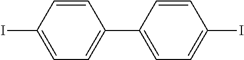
C1=C(I)C=CC(C2=CC=C(I)C=C2)=C1
